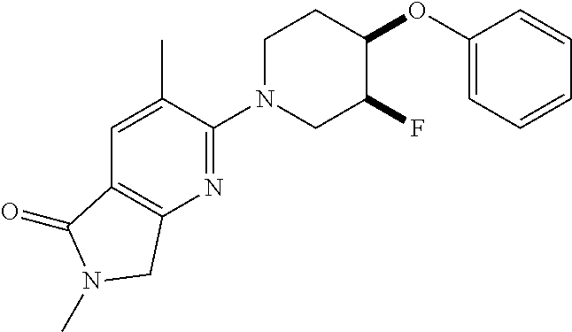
C1(OC2CCN(C3=NC4=C(C=C3C)C(=O)N(C)C4)CC2F)=CC=CC=C1
